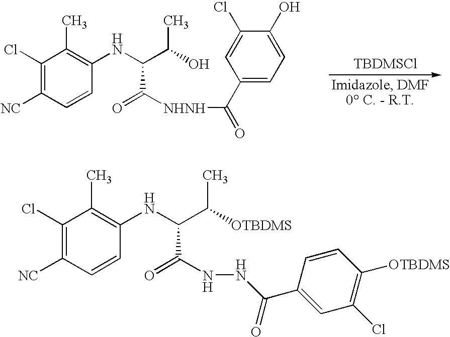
C1(Cl)=C([NC])C=CC(NC(C(C)O)C([NHNH]C(C2=CC=C(O)C(Cl)=C2)=O)=O)=C1C.[TBDMSCl].C1(Cl)=C([NC])C=CC(NC(C(C)[OTBDMS])C(NNC(C2=CC(Cl)=C([OTBDMS])C=C2)=O)=O)=C1C
